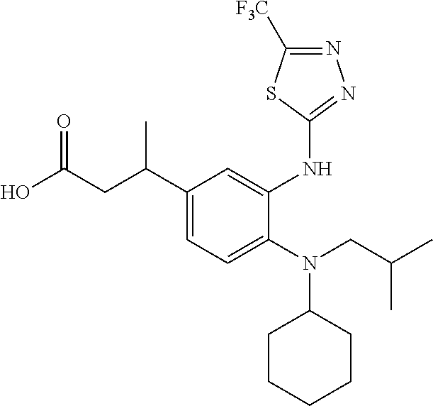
OC(CC(C1=CC=C(N(CC(C)C)C2CCCCC2)C(NC2=NN=C([F3C])S2)=C1)C)=O
